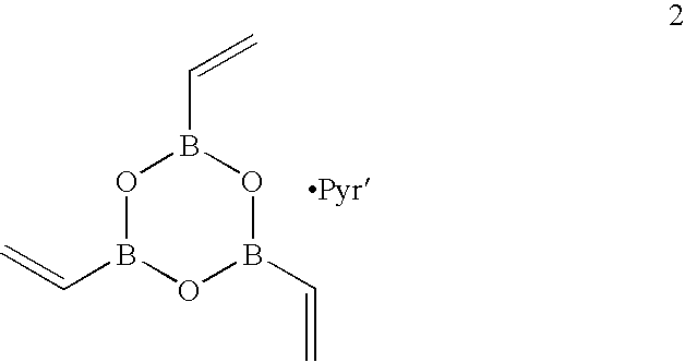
O1B(C=C)OB(C=C)OB1C=C
